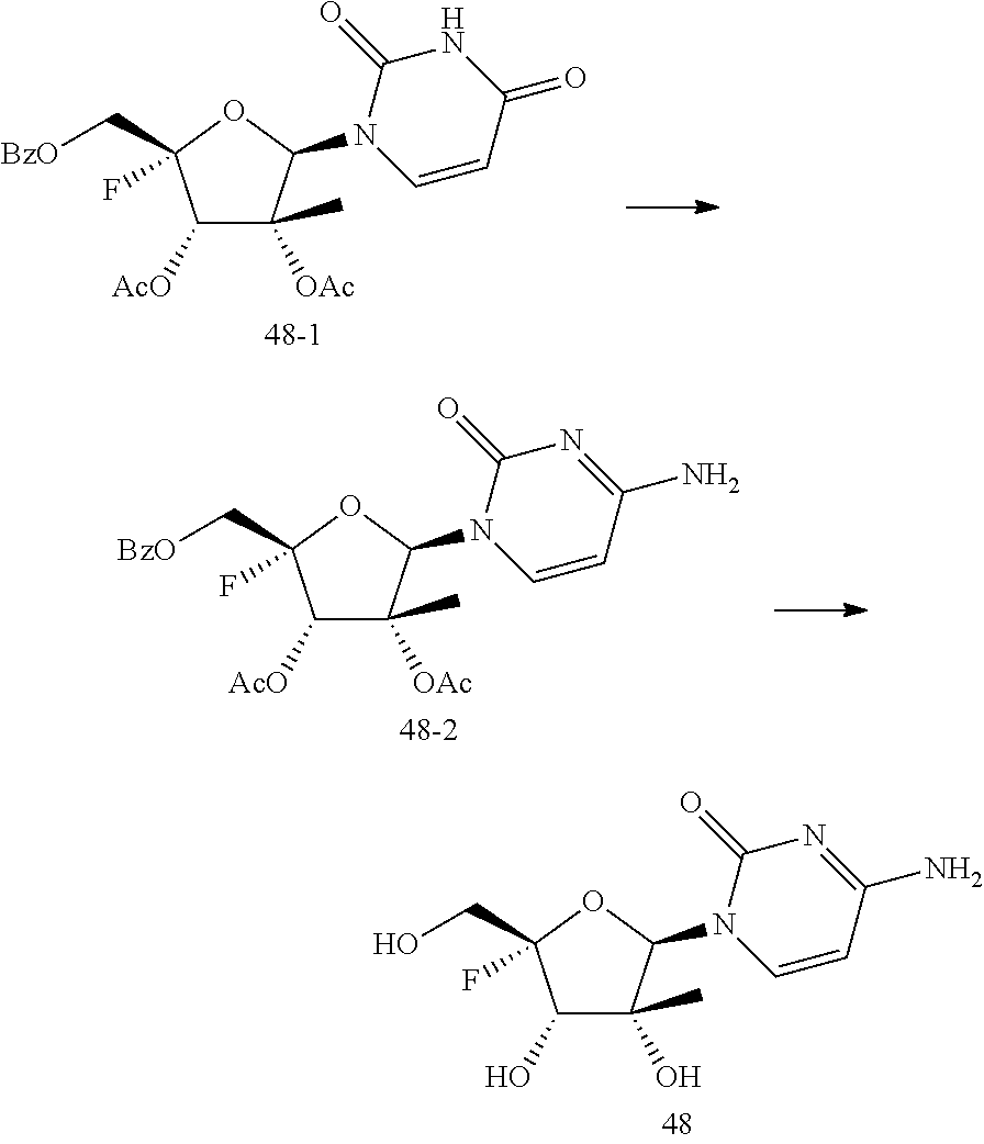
C1([AcO])C([OAc])(C)C(N2C=CC(=O)NC2=O)OC1(C[BzO])F.C1([AcO])C([OAc])(C)C(N2C=CC(N)=NC2=O)OC1(C[BzO])F.C1(O)C(O)(C)C(N2C=CC(N)=NC2=O)OC1(CO)F
